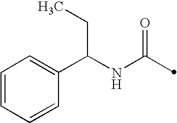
C(NC(=O)C)(C1=CC=CC=C1)CC
